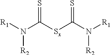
[R1]N(C([Sx]C(N([R1])[R2])=S)=S)[R2]
